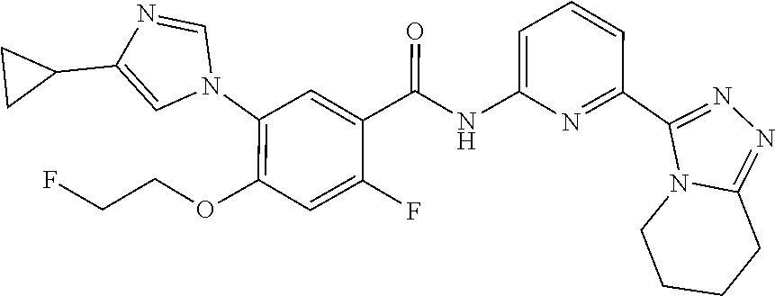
N1(C2=C(OCCF)C=C(F)C(C(NC3=CC=CC(C4=NN=C5N4CCCC5)=N3)=O)=C2)C=NC(C2CC2)=C1
